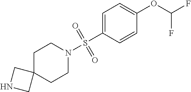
C1C2(CCN(S(C3=CC=C(OC(F)F)C=C3)(=O)=O)C1)CNC2
